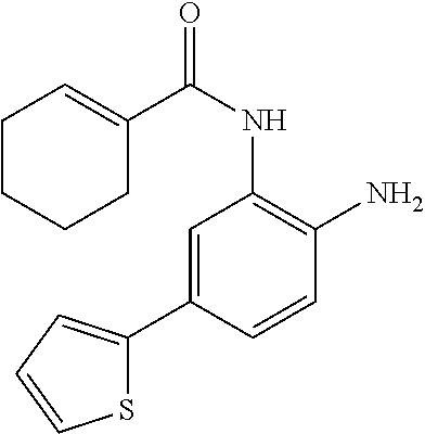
C1=C(C2=CC=CS2)C=CC(N)=C1NC(=O)C1=CCCCC1
